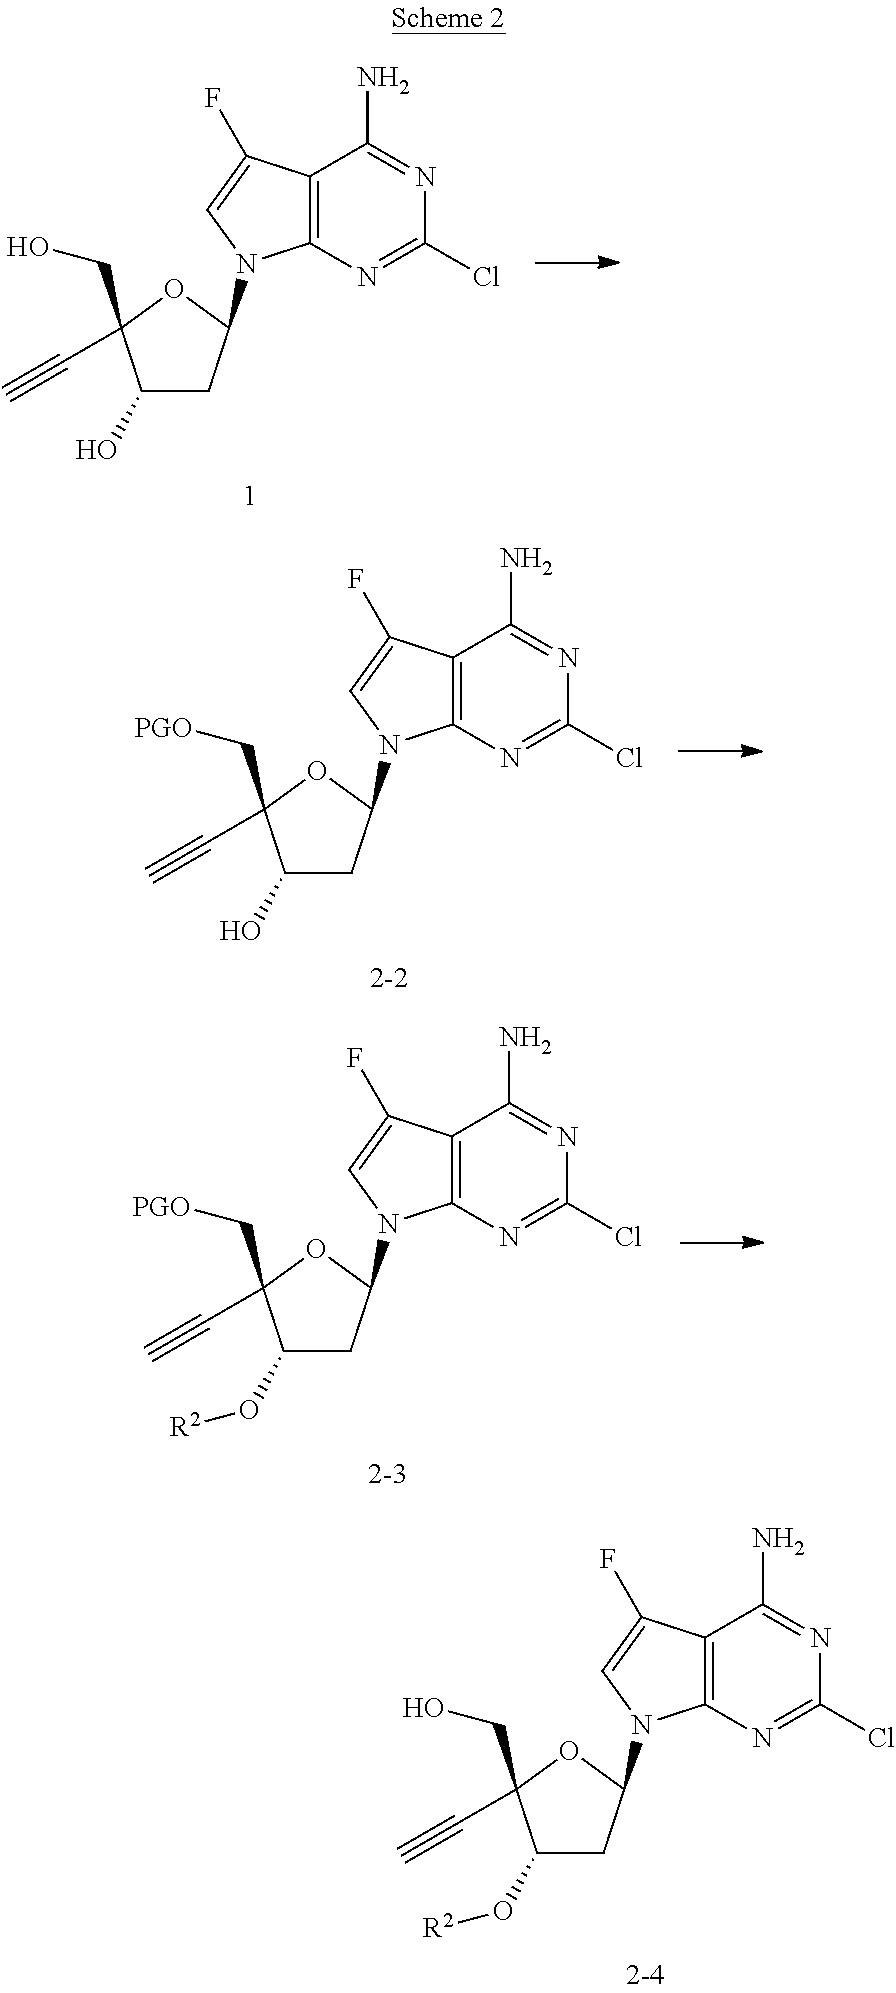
C12=C(N=C(Cl)N=C1N)N(C1CC(O)C(CO)(C#C)O1)C=C2F.C12=C(N=C(Cl)N=C1N)N(C1CC(O[R2])C(CO)(C#C)O1)C=C2F.C12=C(N=C(Cl)N=C1N)N(C1CC(O)C(C[PGO])(C#C)O1)C=C2F.C12=C(N=C(Cl)N=C1N)N(C1CC(O[R2])C(C[PGO])(C#C)O1)C=C2F
